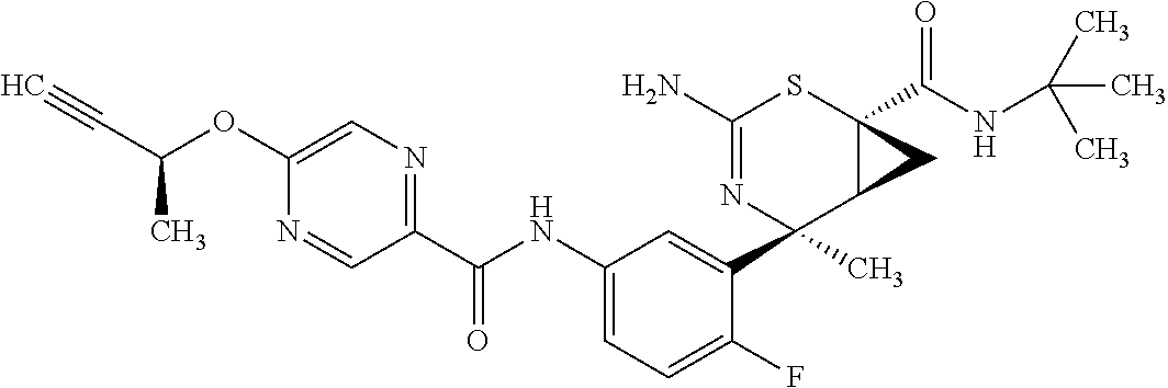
N1=CC(C(NC2=CC=C(F)C(C3(C)C4C(C(NC(C)(C)C)=O)(SC(N)=N3)C4)=C2)=O)=NC=C1OC(C#C)C
